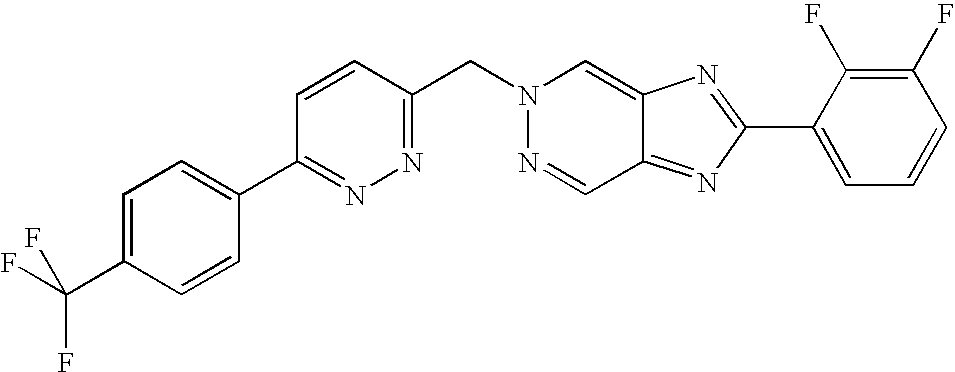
C1=CC(CN2N=CC3=NC(C4=CC=CC(F)=C4F)=NC3=C2)=NN=C1C1=CC=C(C(F)(F)F)C=C1
